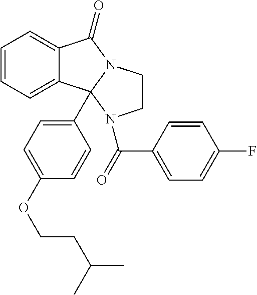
C1=CC=C2C(=C1)C(=O)N1CCN(C(=O)C3=CC=C(F)C=C3)C21C1=CC=C(OCCC(C)C)C=C1
